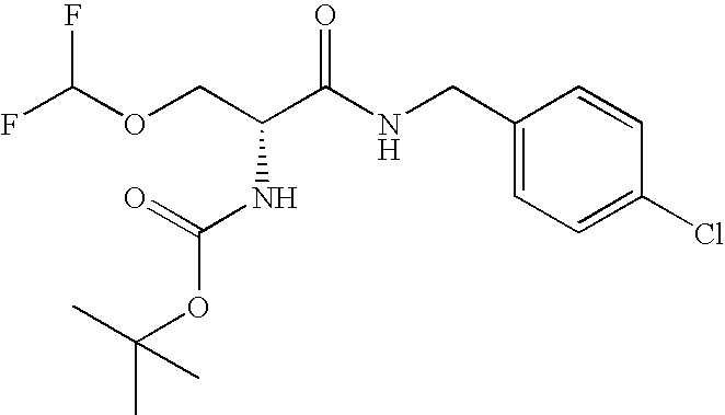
C1(CNC(C(COC(F)F)NC(OC(C)(C)C)=O)=O)=CC=C(Cl)C=C1
